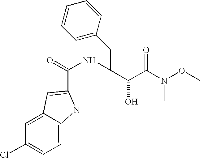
C12=CC(Cl)=CC=C1NC(C(NC(CC1=CC=CC=C1)C(C(N(OC)C)=O)O)=O)=C2
